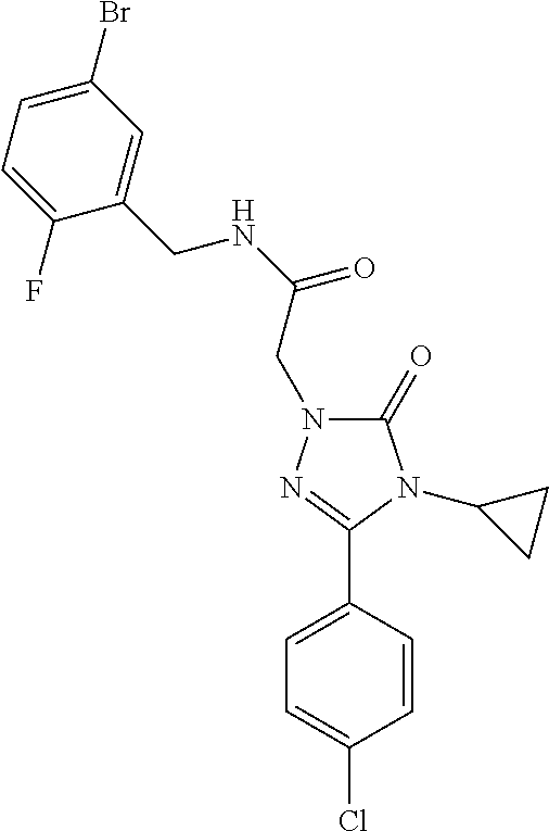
C1(Br)=CC=C(F)C(CNC(=O)CN2C(=O)N(C3CC3)C(C3=CC=C(Cl)C=C3)=N2)=C1
